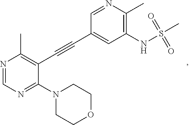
N1=CN=C(N2CCOCC2)C(C#CC2=CC(NS(C)(=O)=O)=C(C)N=C2)=C1C
